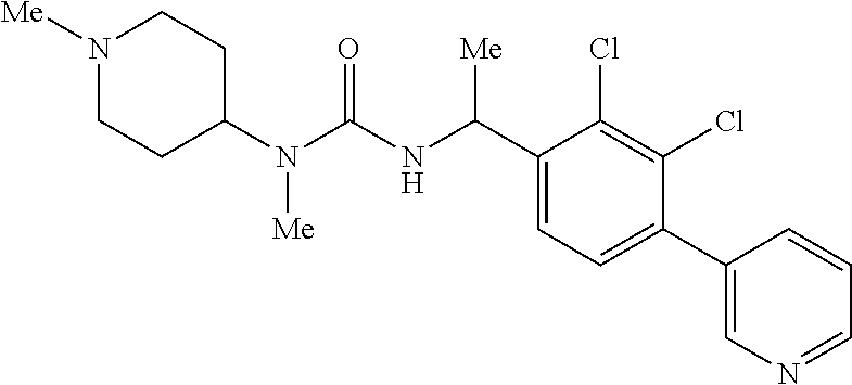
N1([Me])CCC(N(C(NC(C2=CC=C(C3=CN=CC=C3)C(Cl)=C2Cl)[Me])=O)[Me])CC1
